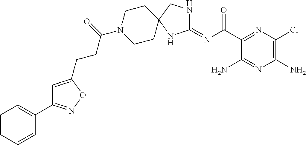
C1(=NC(=O)C2=NC(Cl)=C(N)N=C2N)NCC2(N1)CCN(C(CCC1=CC(C3=CC=CC=C3)=NO1)=O)CC2
